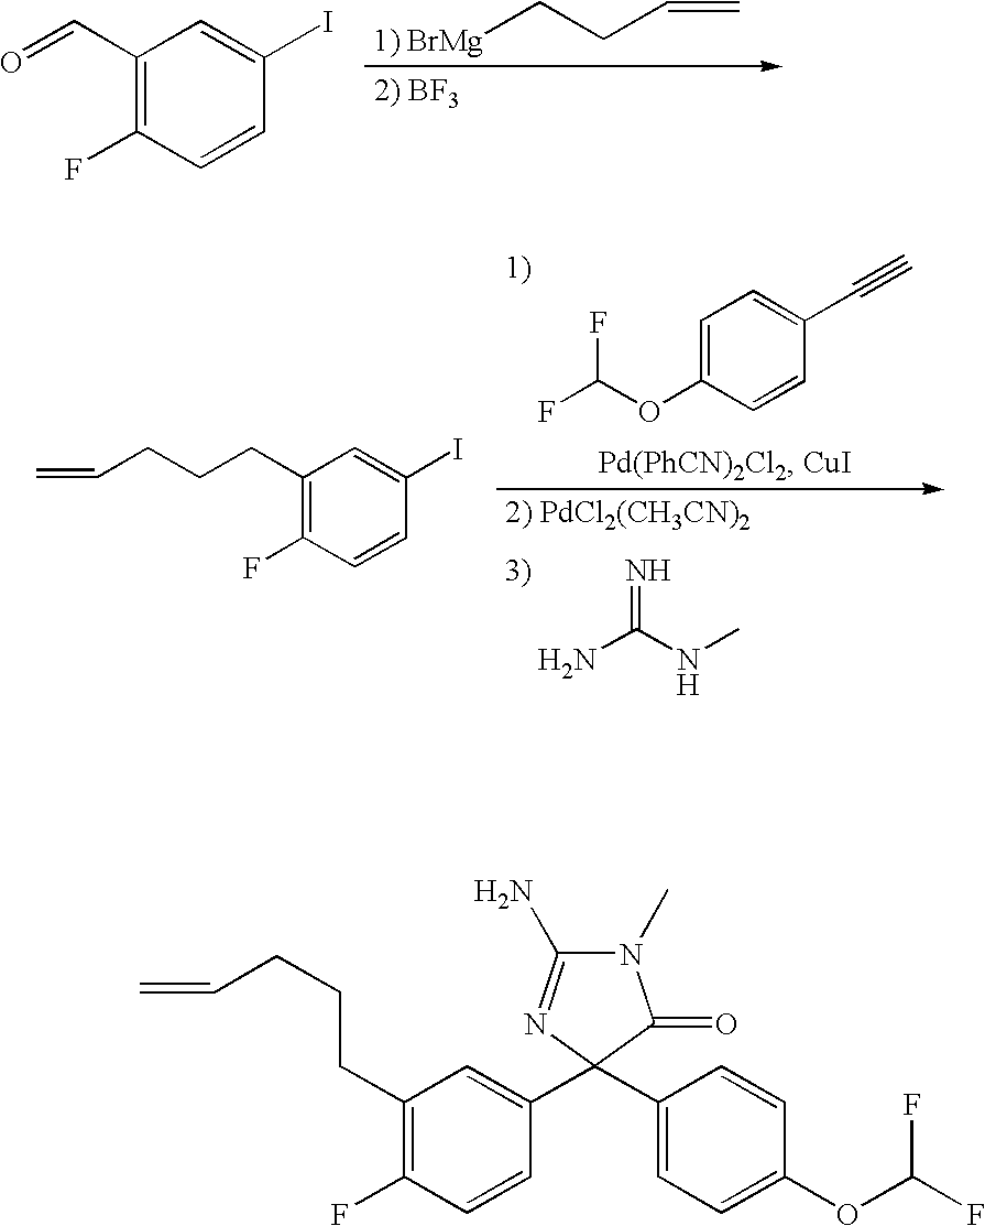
C(CC=C)[BrMg].C1(C=O)=C(F)C=CC(I)=C1.NC(NC)=N.C1(CCCC=C)=C(F)C=CC(I)=C1.FC(OC1=CC=C(C#C)C=C1)F.C1(CCCC=C)=C(F)C=CC(C2(C3=CC=C(OC(F)F)C=C3)N=C(N)N(C)C2=O)=C1
